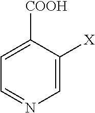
C1=C([COOH])C([X])=CN=C1
